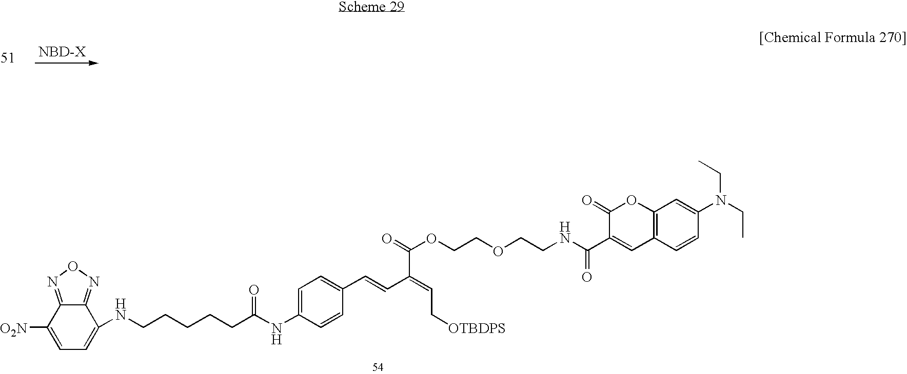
C12=NON=C1C([O2N])=CC=C2NCCCCCC(NC1=CC=C(C=CC(=CC[OTBDPS])C(OCCOCCNC(=O)C2=CC3=C(OC2=O)C=C(N(CC)CC)C=C3)=O)C=C1)=O
